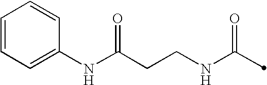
C(NC(=O)C)CC(NC1=CC=CC=C1)=O
